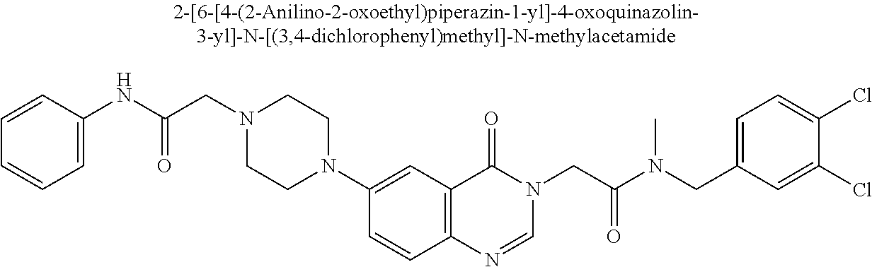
C(N1CCN(C2=CC3=C(C=C2)N=CN(CC(N(CC2=CC=C(Cl)C(Cl)=C2)C)=O)C3=O)CC1)C(NC1=CC=CC=C1)=O
